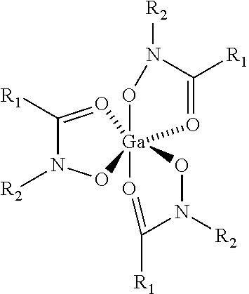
C1([R1])=O[Ga]23(ON1[R2])(O=C([R1])N([R2])O2)ON([R2])C([R1])=O3
